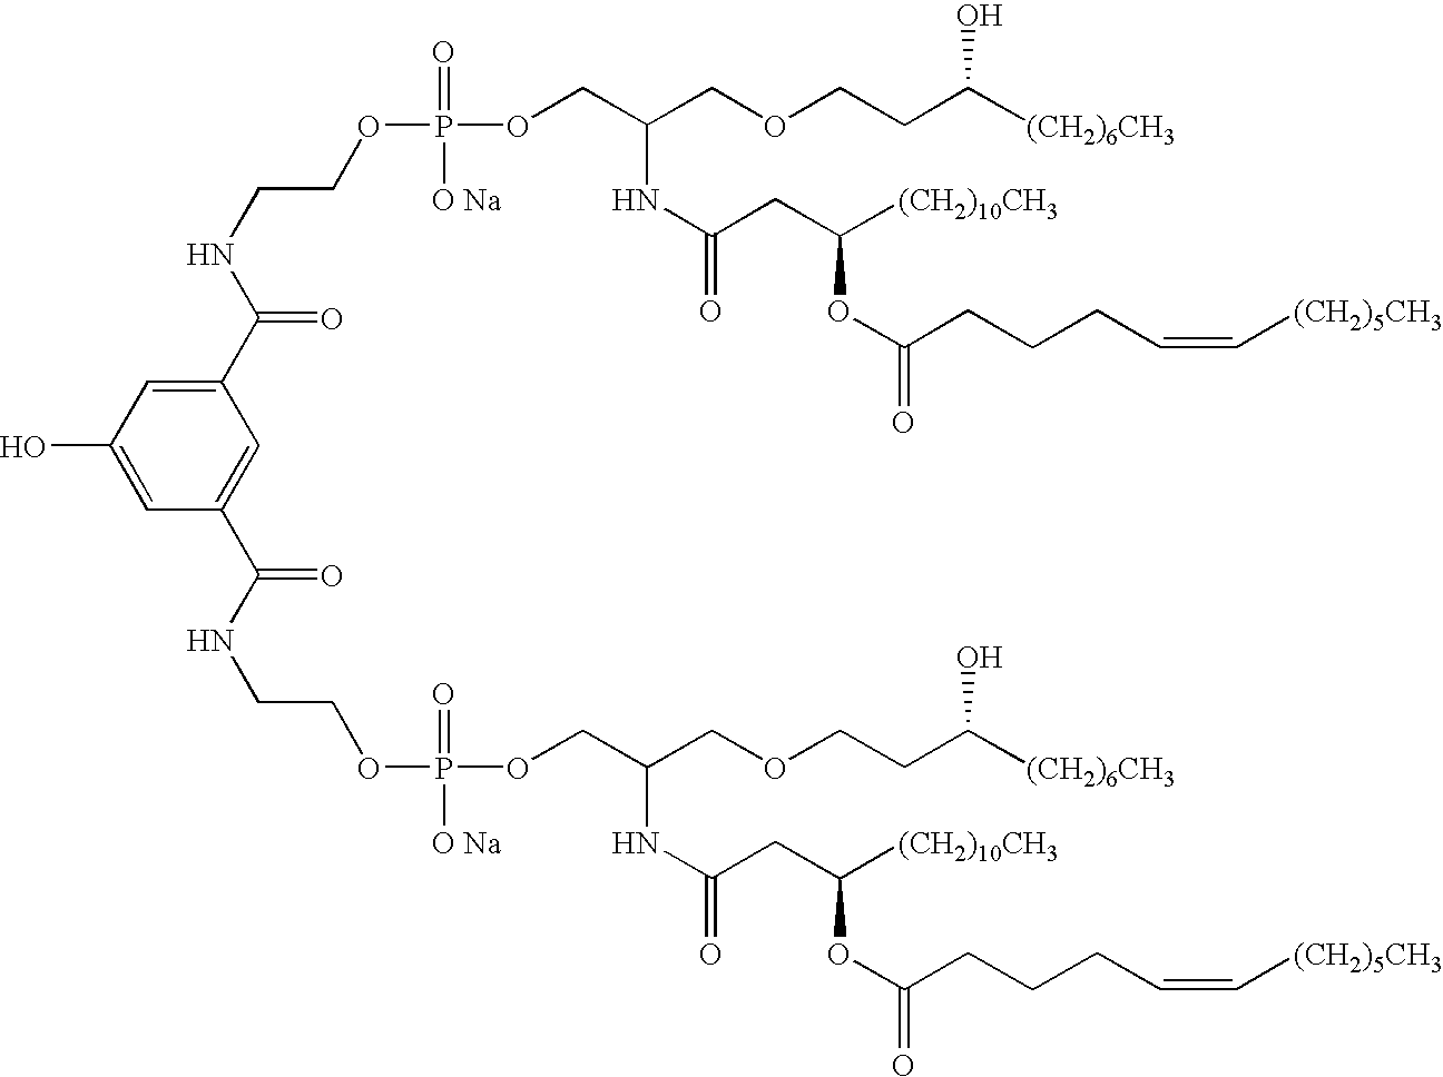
C(=O)(NCCOP(OCC(COCCC([(CH2)6CH3])O)NC(=O)CC([(CH2)10CH3])OC(=O)CCCC=C[(CH2)5CH3])(=O)[O Na])C1=CC(O)=CC(C(=O)NCCOP(OCC(COCCC([(CH2)6CH3])O)NC(=O)CC([(CH2)10CH3])OC(=O)CCCC=C[(CH2)5CH3])(=O)[O Na])=C1
